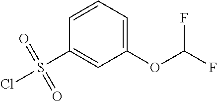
C1(OC(F)F)=CC=CC(S(Cl)(=O)=O)=C1
